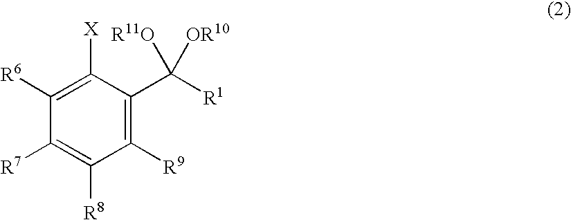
C1([R6])=C([X])C(C([R1])([R11O])[OR10])=C([R9])C([R8])=C1[R7]
